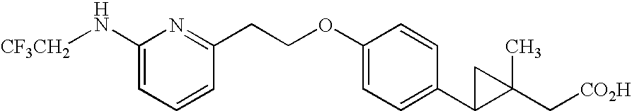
C1(N[CF3CH2])=CC=CC(CCOC2=CC=C(C3C(C[CO2H])(C)C3)C=C2)=N1
